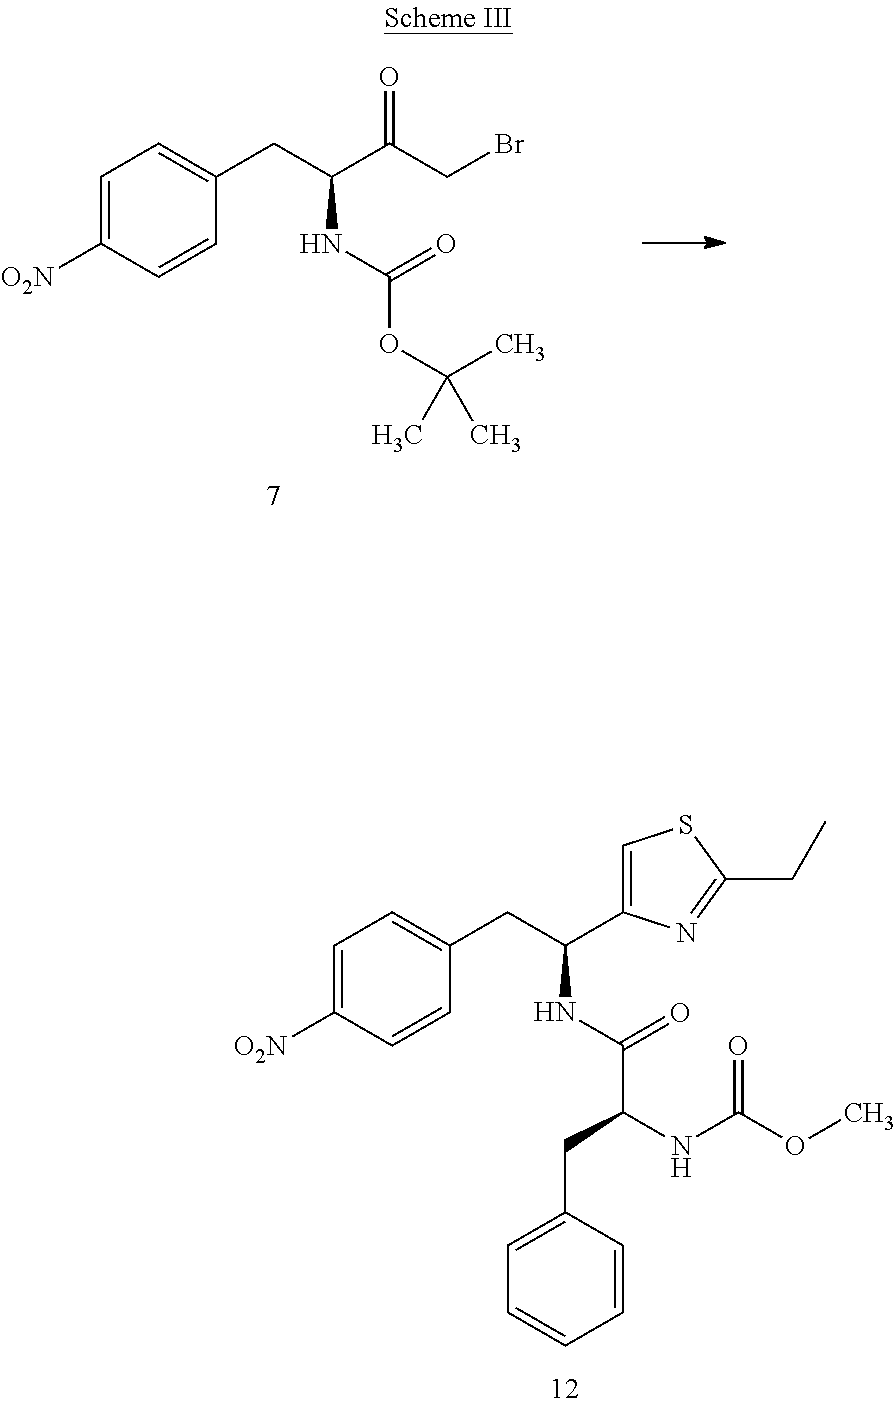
C1=C([O2N])C=CC(CC(NC(C(NC(OC)=O)CC2=CC=CC=C2)=O)C2=CSC(CC)=N2)=C1.C1=C([O2N])C=CC(CC(C(CBr)=O)NC(OC(C)(C)C)=O)=C1
